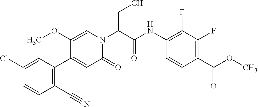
C(N1C=C(OC)C(C2=C(C#N)C=CC(Cl)=C2)=CC1=O)(C(NC1=C(F)C(F)=C(C(=O)OC)C=C1)=O)CC
